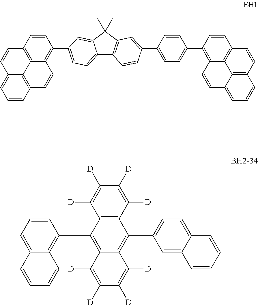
C12=CC=C(C3=C4C5=C(C=C3)C=CC3=CC=CC(=C53)C=C4)C=C1C(C)(C)C1=C2C=CC(C2=CC=C(C3=C4C5=C(C=C3)C=CC3=C5C(=CC=C3)C=C4)C=C2)=C1.C1=CC(C2=C3C(=C(C4=CC=C5C(=C4)C=CC=C5)C4=C2C([D])=C([D])C([D])=C4[D])C([D])=C([D])C([D])=C3[D])=C2C(=C1)C=CC=C2
